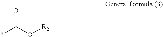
O=C(O[R2])*
